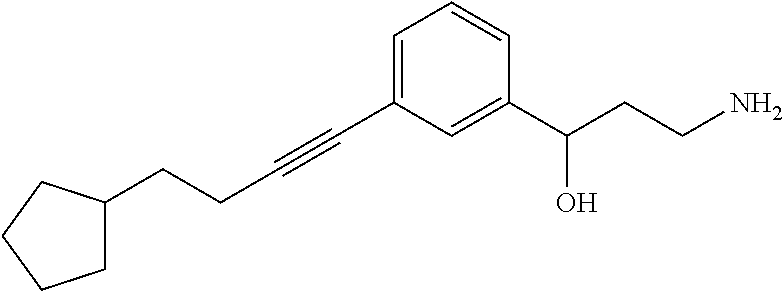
C(CC1CCCC1)C#CC1=CC=CC(C(CCN)O)=C1
